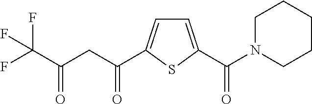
C(CC(=O)C1=CC=C(C(=O)N2CCCCC2)S1)(C(F)(F)F)=O
